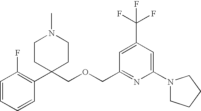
C1=CC=CC(C2(COCC3=NC(N4CCCC4)=CC(C(F)(F)F)=C3)CCN(C)CC2)=C1F
